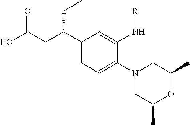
N1(C2=CC=C(C(CC(O)=O)CC)C=C2N[R])CC(C)OC(C)C1
